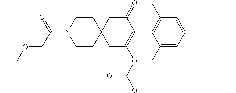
C1(C)=CC(C#CC)=CC(C)=C1C1=C(OC(OC)=O)CC2(CC1=O)CCN(C(COCC)=O)CC2
